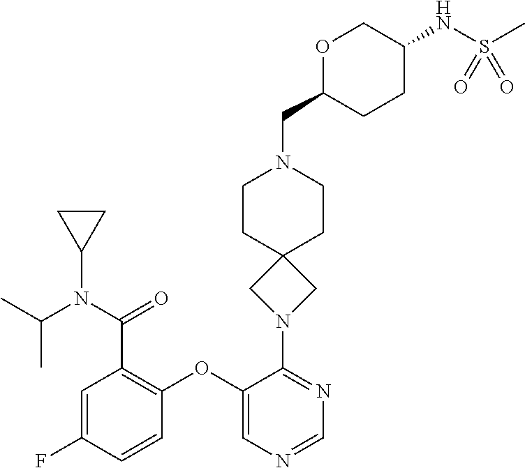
C1=C(F)C=CC(OC2=CN=CN=C2N2CC3(C2)CCN(CC2CCC(NS(C)(=O)=O)CO2)CC3)=C1C(N(C(C)C)C1CC1)=O
